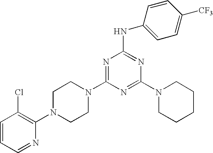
C1=CC=NC(N2CCN(C3=NC(NC4=CC=C([CF3])C=C4)=NC(N4CCCCC4)=N3)CC2)=C1Cl
